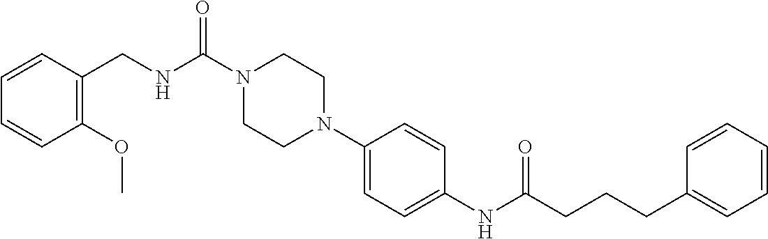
C(C1=C(OC)C=CC=C1)NC(N1CCN(C2=CC=C(NC(CCCC3=CC=CC=C3)=O)C=C2)CC1)=O
